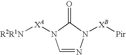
C1=NN([XB][Pir])C(=O)N1[XA][R2R1N]
